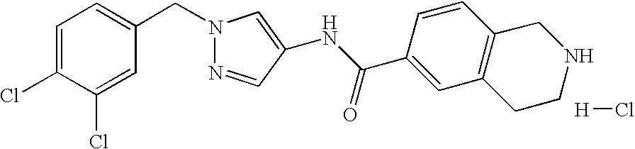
C1=C(Cl)C(Cl)=CC(CN2N=CC(NC(C3=CC4=C(C=C3)CNCC4)=O)=C2)=C1.[H]Cl
